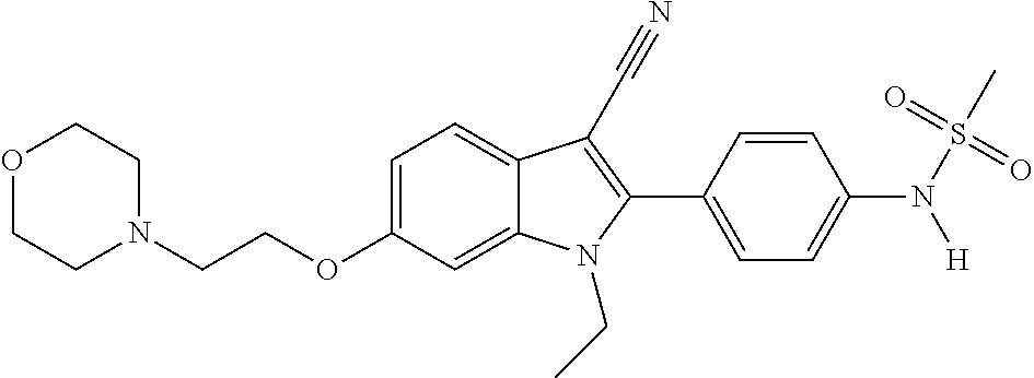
C1=C2C(=CC=C1OCCN1CCOCC1)C(C#N)=C(C1=CC=C(N(S(C)(=O)=O)[H])C=C1)N2CC
